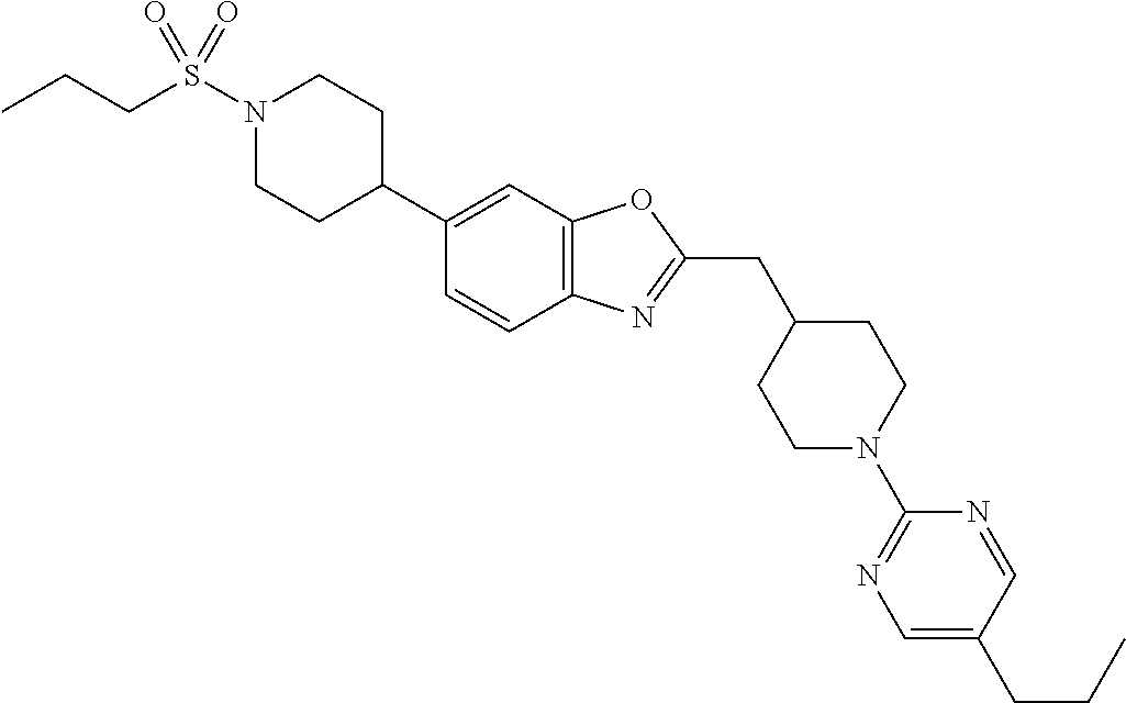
N1(S(=O)(=O)CCC)CCC(C2=CC3=C(C=C2)N=C(CC2CCN(C4=NC=C(CCC)C=N4)CC2)O3)CC1
